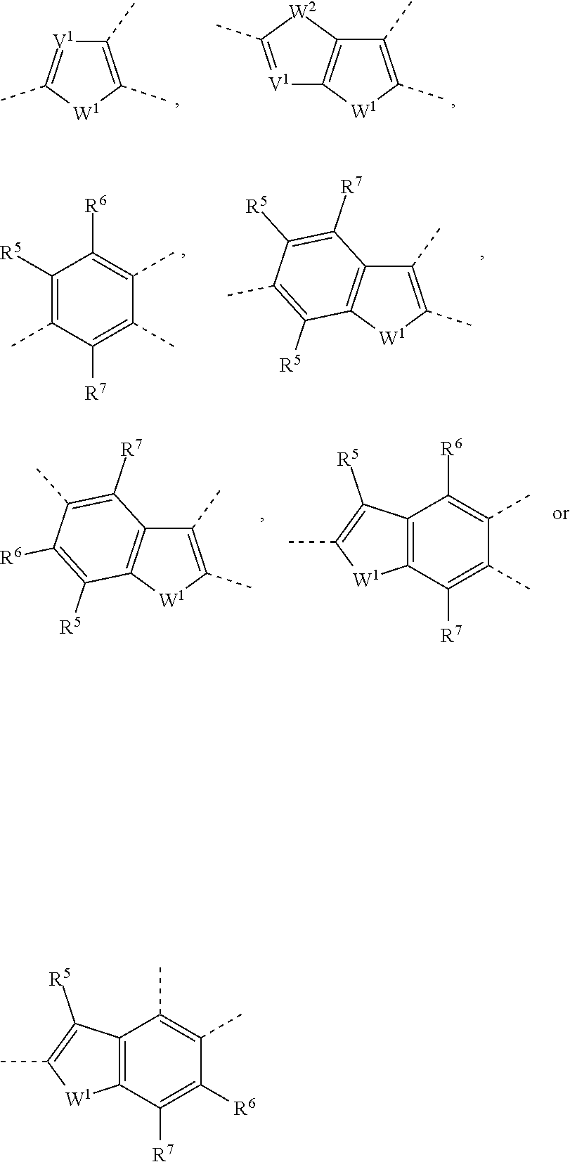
[V1]1=C(C)[W2]C2=C1[W1]C(C)=C2C.[V1]1=C(C)[W1]C(C)=C1C.C1([R5])=C(C)C([R7])=C(C)C(C)=C1[R6].C12=C([W1]C(C)=C1C)C([R5])=C(C)C([R5])=C2[R7].C12=C([W1]C(C)=C1C)C([R5])=C([R6])C(C)=C2[R7].C12=C(C([R7])=C(C)C(C)=C1[R6])[W1]C(C)=C2[R5].C12=C(C([R7])=C([R6])C(C)=C1C)[W1]C(C)=C2[R5]
